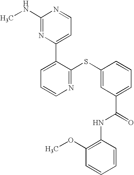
N1=C(SC2=CC(C(=O)NC3=C(OC)C=CC=C3)=CC=C2)C(C2=CC=NC(NC)=N2)=CC=C1
